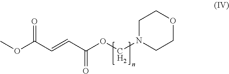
C(OCN1CCOCC1)(=O)C=CC(OC)=O
